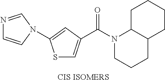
[CIS ISOMERS].S1C=C(C(N2CCCC3C2CCCC3)=O)C=C1N1C=CN=C1
